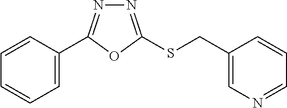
C1=C(C2=NN=C(SCC3=CN=CC=C3)O2)C=CC=C1
